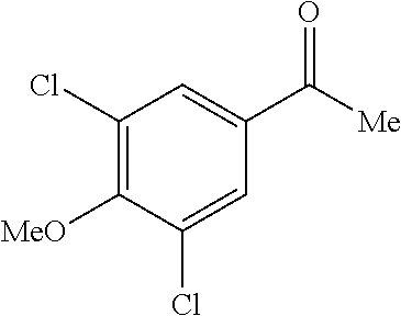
C1(Cl)=C([MeO])C(Cl)=CC(C([Me])=O)=C1
